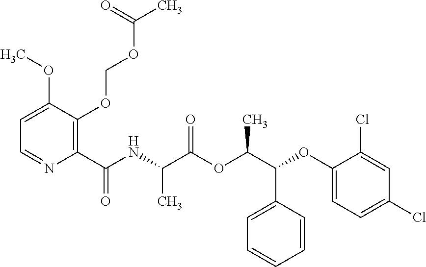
C1=C(OC)C(OCOC(C)=O)=C(C(NC(C(OC(C(OC2=CC=C(Cl)C=C2Cl)C2=CC=CC=C2)C)=O)C)=O)N=C1
